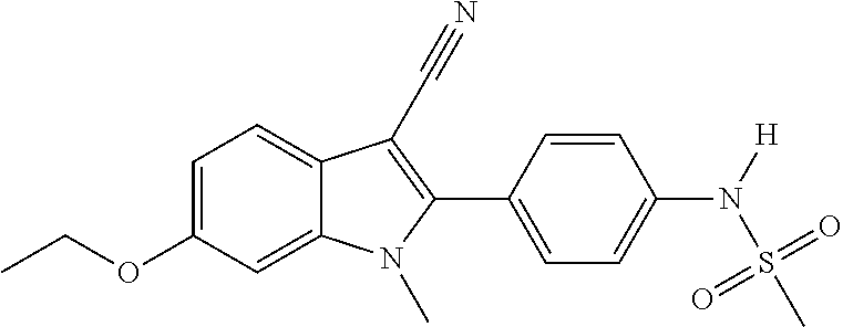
C1=C2C(=CC=C1OCC)C(C#N)=C(C1=CC=C(N([H])S(C)(=O)=O)C=C1)N2C
